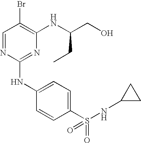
C1=NC(NC2=CC=C(S(=O)(=O)NC3CC3)C=C2)=NC(NC(CO)CC)=C1Br
